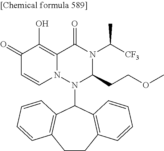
C1(=O)C=CN2C(=C1O)C(=O)N(C([CF3])C)C(CCOC)N2C1C2=C(CCC3=C1C=CC=C3)C=CC=C2
